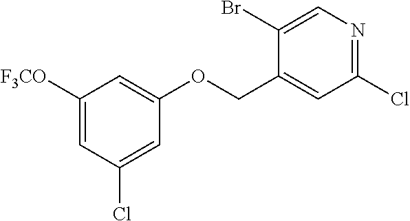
C1([F3CO])=CC(Cl)=CC(OCC2=CC(Cl)=NC=C2Br)=C1
